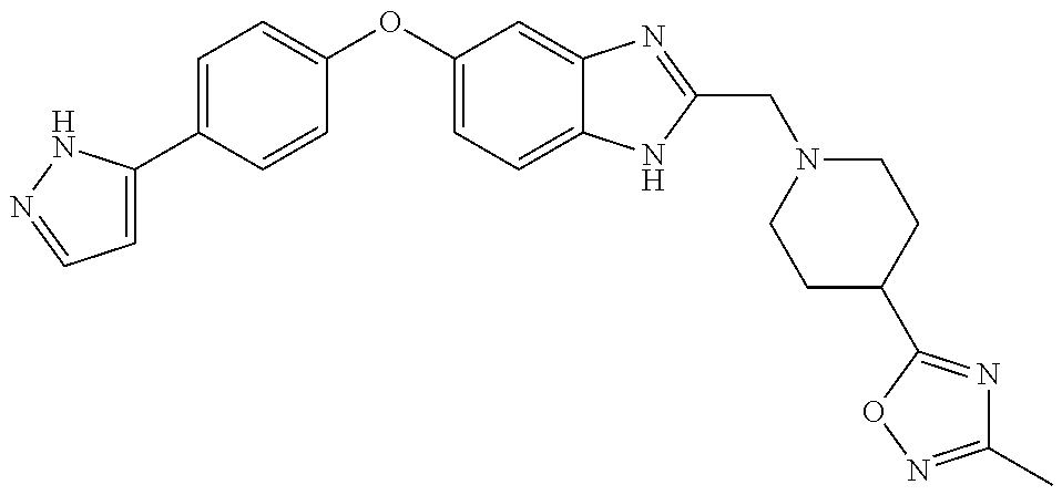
C1=C(C2=CC=C(OC3=CC=C4C(=C3)N=C(CN3CCC(C5=NC(C)=NO5)CC3)N4)C=C2)NN=C1
